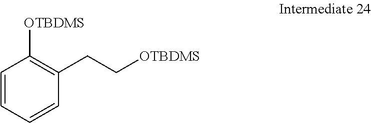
C1=CC=CC(CC[OTBDMS])=C1[OTBDMS]
